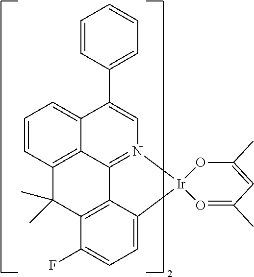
C12=C3C(C)(C)C4=C5C1=N(C=C(C1=CC=CC=C1)C2=CC=C3)[Ir]1(C5=CC=C4F)O=C(C)C=C(C)O1
